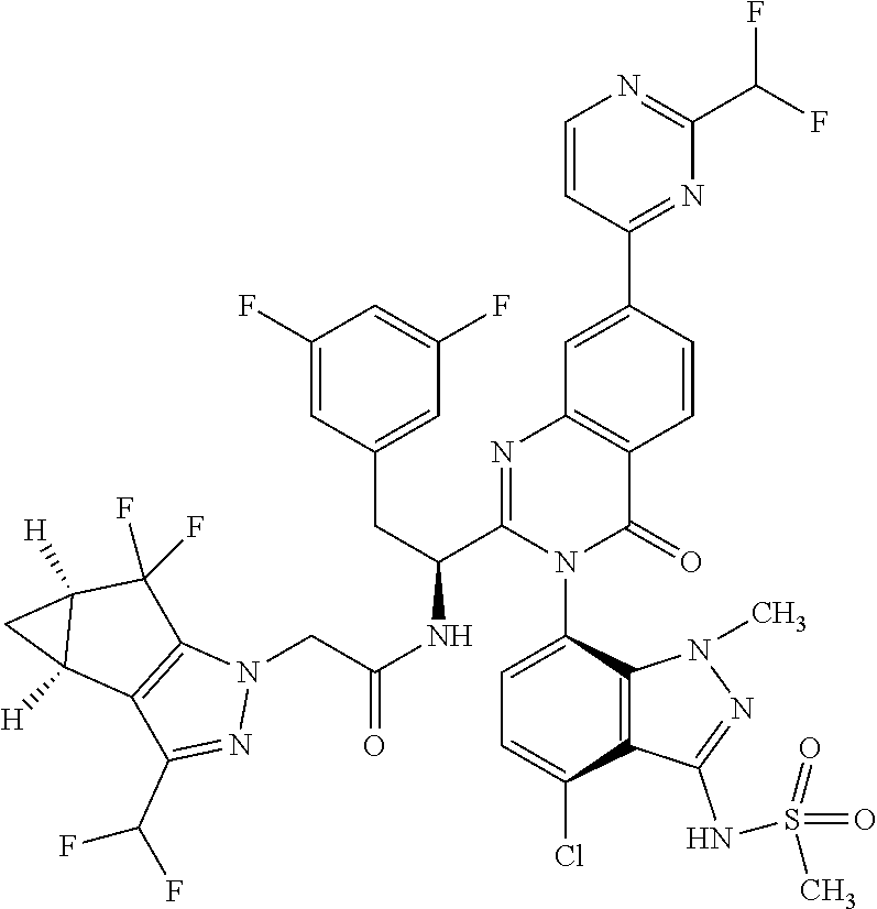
C1(F)=CC(CC(C2=NC3=C(C(=O)N2C2=CC=C(Cl)C4=C2N(C)N=C4NS(=O)(=O)C)C=CC(C2=NC(C(F)F)=NC=C2)=C3)NC(CN2C3=C(C(C(F)F)=N2)C2([H])C([H])(C3(F)F)C2)=O)=CC(F)=C1
